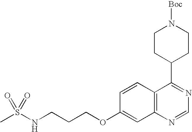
CS(NCCCOC1=CC2=C(C=C1)C(C1CCN([Boc])CC1)=NC=N2)(=O)=O
